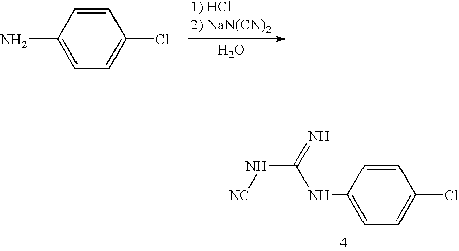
C1=CC(NC(N[NC])=N)=CC=C1Cl.O.C1=CC(N)=CC=C1Cl
